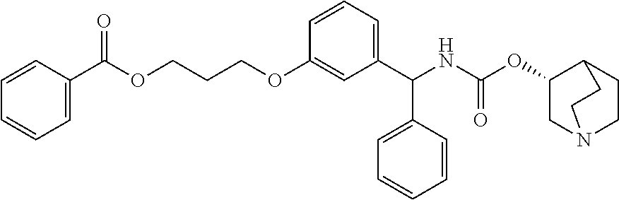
C1=CC=C(C(OCCCOC2=CC(C(NC(OC3CN4CCC3CC4)=O)C3=CC=CC=C3)=CC=C2)=O)C=C1
